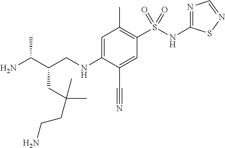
C(C(CNC1=CC(C)=C(S(NC2=NC=NS2)(=O)=O)C=C1C#N)C(N)C)C(CCN)(C)C
